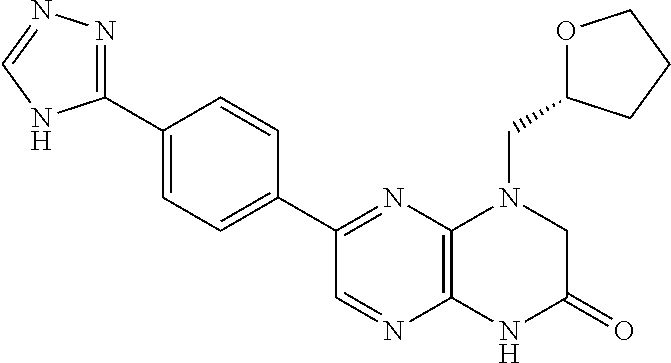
C1(C2=NC3=C(N=C2)NC(=O)CN3CC2OCCC2)=CC=C(C2=NN=CN2)C=C1
